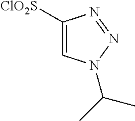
[ClO2S]C1=CN(C(C)C)N=N1
